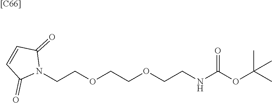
[[C66]].N1(CCOCCOCCNC(OC(C)(C)C)=O)C(=O)C=CC1=O
